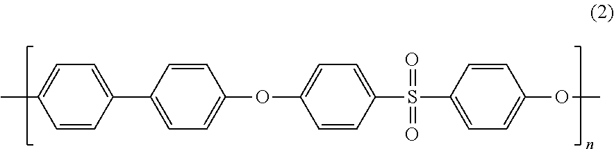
C1=C(C)C=CC(C2=CC=C(OC3=CC=C(S(C4=CC=C(OC)C=C4)(=O)=O)C=C3)C=C2)=C1
